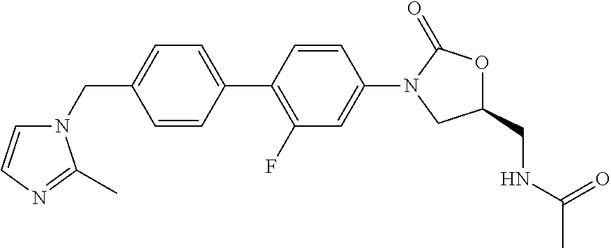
C1=CC(C2=C(F)C=C(N3CC(CNC(C)=O)OC3=O)C=C2)=CC=C1CN1C=CN=C1C
